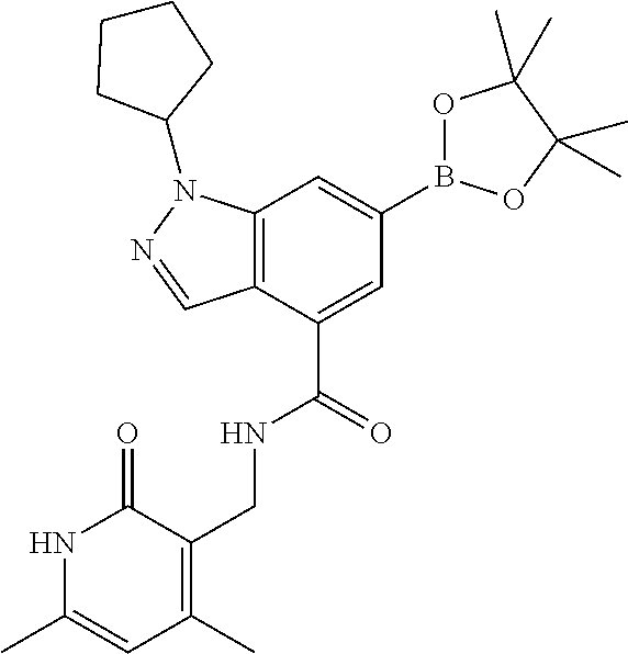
C12=C(C(C(=O)NCC3=C(C)C=C(C)NC3=O)=CC(B3OC(C)(C)C(C)(C)O3)=C1)C=NN2C1CCCC1
